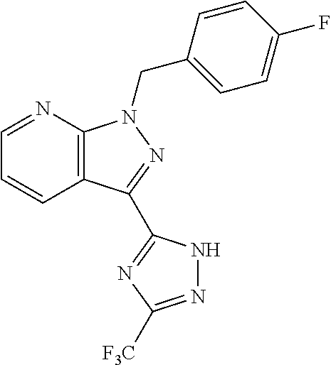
C1=NC2=C(C=C1)C(C1=NC([F3C])=NN1)=NN2CC1=CC=C(F)C=C1
